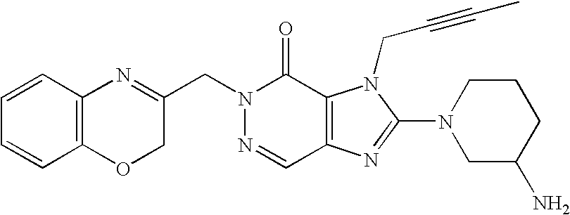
N1(CC2=NC3=C(OC2)C=CC=C3)N=CC2=C(C1=O)N(CC#CC)C(N1CC(N)CCC1)=N2
